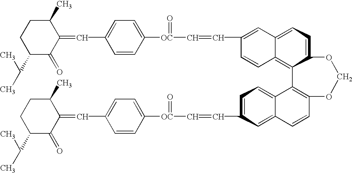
C1([OC](C=CC2=CC3=CC=C4C(=C3C=C2)C2=C(C=CC3=CC(C=C[OC](=O)C5=CC=C(C=C6C(C)CCC(C(C)C)C6=O)C=C5)=CC=C23)OCO4)=O)=CC=C(C=C2C(C)CCC(C(C)C)C2=O)C=C1
